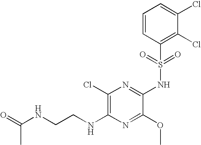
C1(Cl)=C(NCCNC(=O)C)N=C(OC)C(NS(C2=C(Cl)C(Cl)=CC=C2)(=O)=O)=N1
